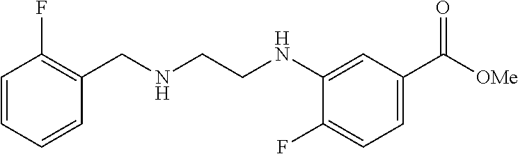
C1=CC=CC(CNCCNC2=CC(C([OMe])=O)=CC=C2F)=C1F
